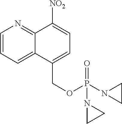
C12=CC=CN=C1C([NO2])=CC=C2COP(=O)(N1CC1)N1CC1
